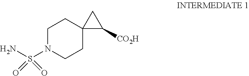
C1N(S(N)(=O)=O)CCC2(C1)C([CO2H])C2
